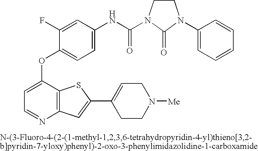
C1=C(OC2=CC=C(NC(=O)N3CCN(C4=CC=CC=C4)C3=O)C=C2F)C2=C(N=C1)C=C(C1=CCN([Me])CC1)S2
